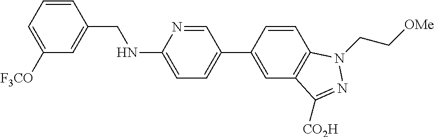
C1=CC(CNC2=CC=C(C3=CC4=C(C=C3)N(CC[OMe])N=C4[CO2H])C=N2)=CC([F3CO])=C1
